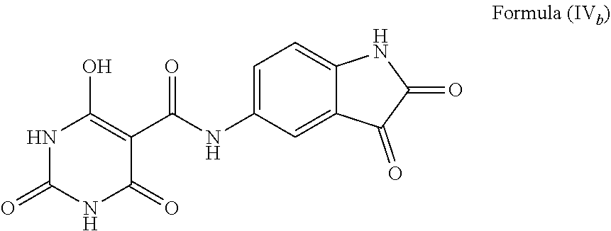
N1C(=O)NC(=O)C(C(=O)NC2=CC=C3C(=C2)C(=O)C(=O)N3)=C1O
